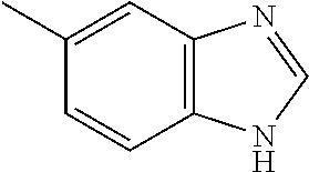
C12=C(C=C(C)C=C1)N=CN2
